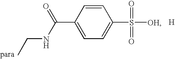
C1(C(=O)NCC)=CC=C(S(=O)(=O)[OH])C=C1.[H]
